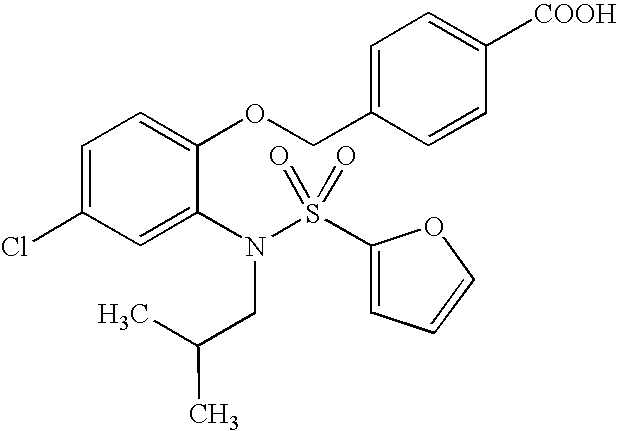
C1=C(Cl)C=C(N(S(C2=CC=CO2)(=O)=O)CC(C)C)C(OCC2=CC=C([COOH])C=C2)=C1
